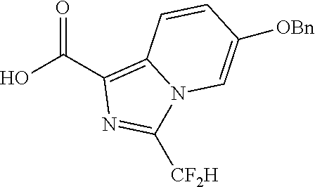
OC(C1=C2N(C([CF2H])=N1)C=C([OBn])C=C2)=O
